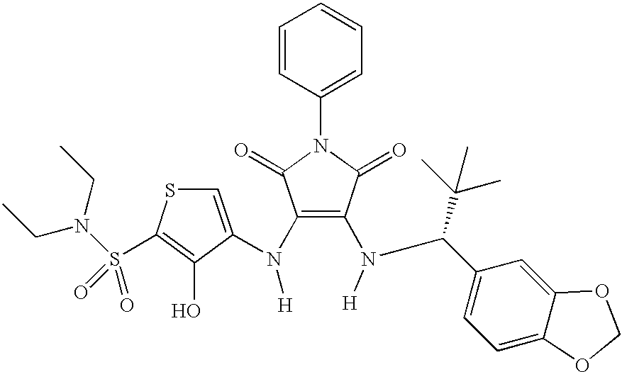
C(C1=CC=C2C(=C1)OCO2)(C(C)(C)C)N(C1=C(N([H])C2=CSC(S(N(CC)CC)(=O)=O)=C2O)C(=O)N(C2=CC=CC=C2)C1=O)[H]
